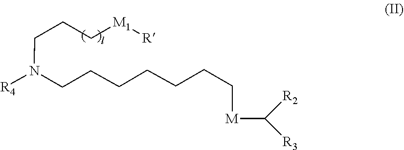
C(CN(CCCCCCC[M]C([R2])[R3])[R4])C[M1][R]
